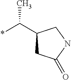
*C(C1CC(=O)NC1)C
